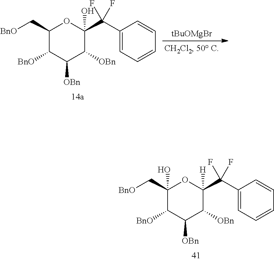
C1(C[BnO])(O)C([BnO])C([OBn])C([OBn])C(C(C2=CC=CC=C2)(F)F)([H])O1.[tBuOMgBr].C1(C[BnO])C([BnO])C([OBn])C([OBn])C(C(C2=CC=CC=C2)(F)F)(O)O1
